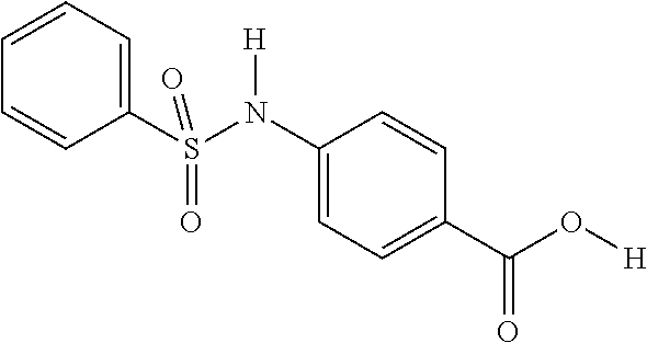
C1(S(N(C2=CC=C(C(O[H])=O)C=C2)[H])(=O)=O)=CC=CC=C1
